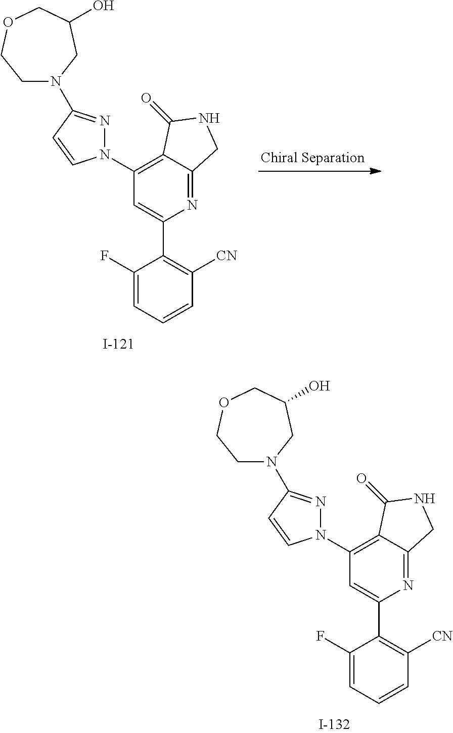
N1=C2C(=C(N3N=C(N4CCOCC(O)C4)C=C3)C=C1C1=C([CN])C=CC=C1F)C(=O)NC2.N1=C2C(=C(N3N=C(N4CCOCC(O)C4)C=C3)C=C1C1=C([CN])C=CC=C1F)C(=O)NC2
